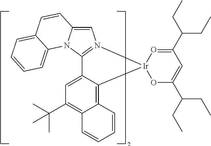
C1=C2N(C3=N1[Ir]1(C4=C5C(=C(C(C)(C)C)C=C34)C=CC=C5)O=C(C(CC)CC)C=C(C(CC)CC)O1)C1=CC=CC=C1C=C2
